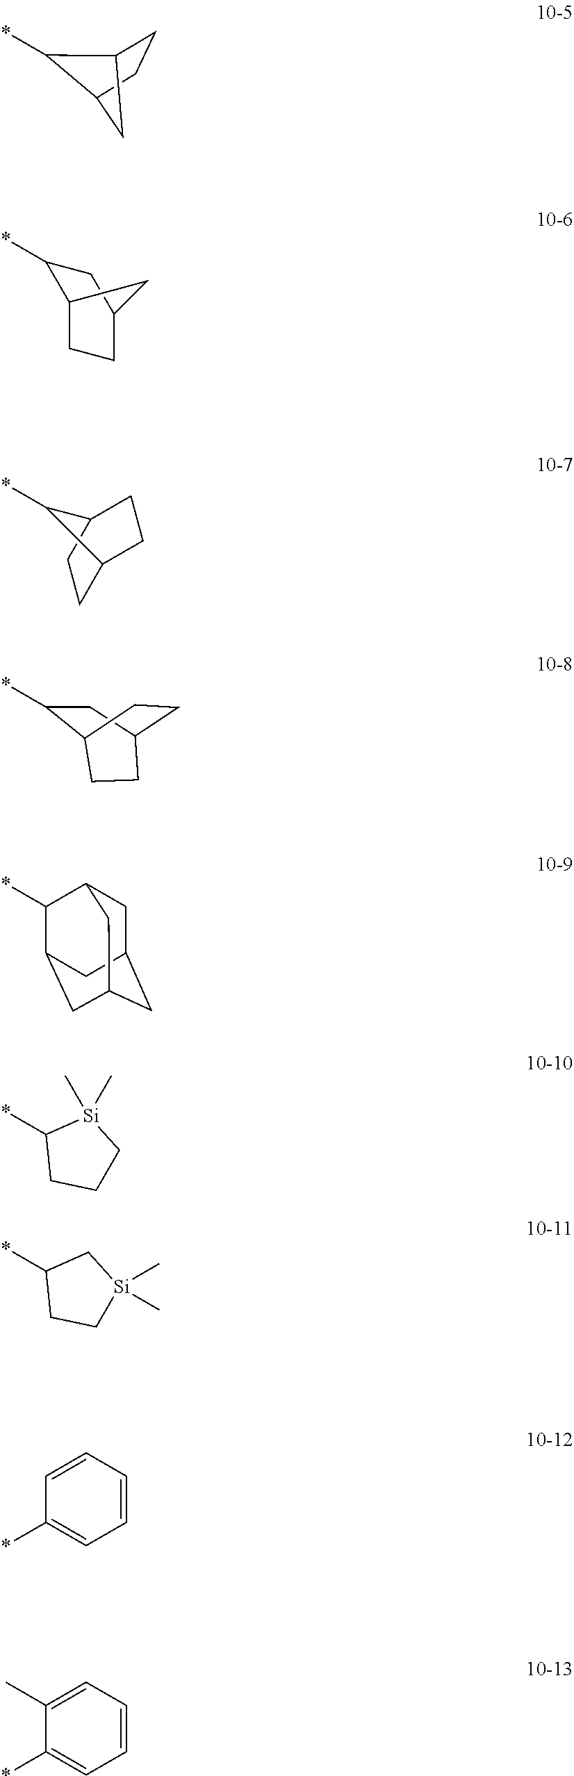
*C1CCC[Si]1(C)C.C1=CC=CC=C1*.*C1C2CCC1C2.*C1C2CCC(C1)C2.*C1C2CCC1CC2.*C1CC2CCC1CC2.*C1C2CC3CC(CC1C3)C2.*C1CC[Si](C)(C)C1.C1(C)=CC=CC=C1*
